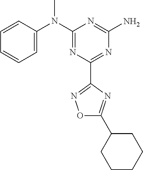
C1=CC(N(C2=NC(C3=NOC(C4CCCCC4)=N3)=NC(N)=N2)C)=CC=C1
